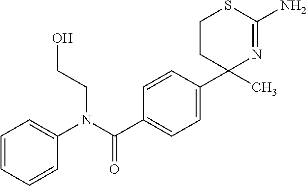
C1=C(C2(C)N=C(N)SCC2)C=CC(C(N(C2=CC=CC=C2)CCO)=O)=C1
